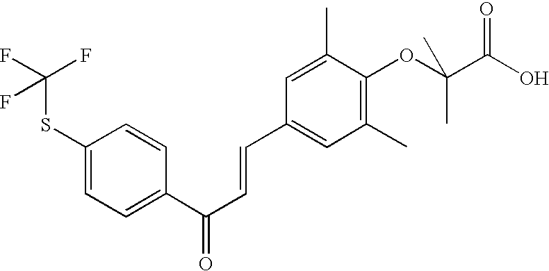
C1(SC(F)(F)F)=CC=C(C(C=CC2=CC(C)=C(OC(C(O)=O)(C)C)C(C)=C2)=O)C=C1
